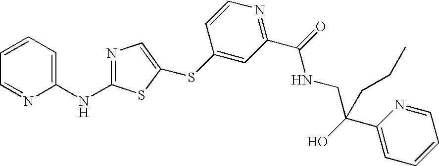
C1=CC=C(NC2=NC=C(SC3=CC(C(=O)NCC(CCC)(C4=CC=CC=N4)O)=NC=C3)S2)N=C1
